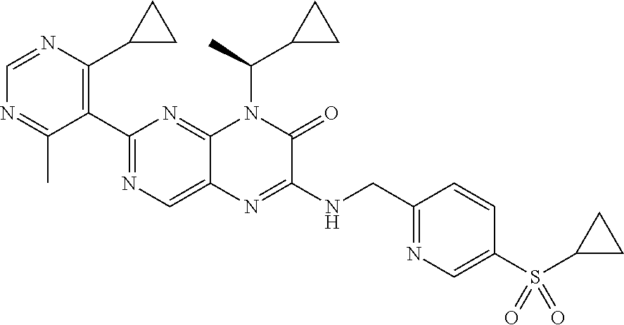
C1=NC(C2CC2)=C(C2=NC=C3C(=N2)N(C(C)C2CC2)C(=O)C(NCC2=NC=C(S(=O)(=O)C4CC4)C=C2)=N3)C(C)=N1
